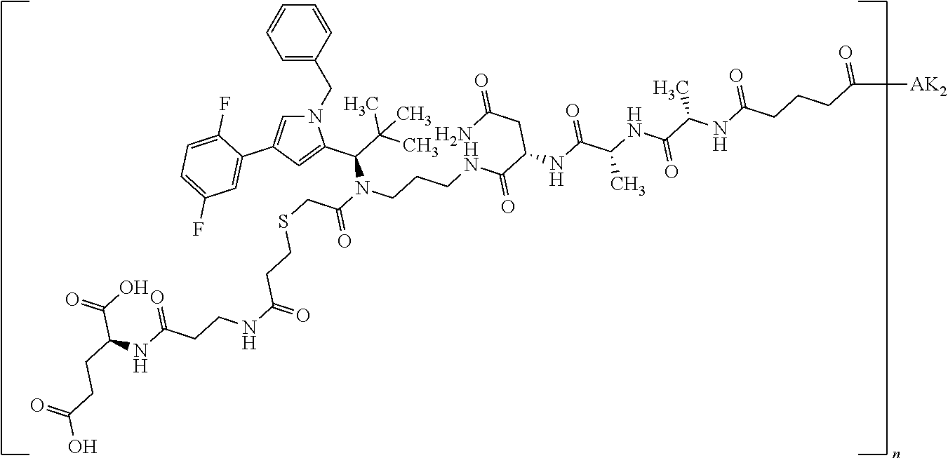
C1=C(CN2C=C(C3=CC(F)=CC=C3F)C=C2C(N(CCCNC(C(CC(N)=O)NC(=O)C(NC(C(C)NC(=O)CCCC(=O)[AK2])=O)C)=O)C(CSCCC(=O)NCCC(=O)NC(C(O)=O)CCC(=O)O)=O)C(C)(C)C)C=CC=C1
